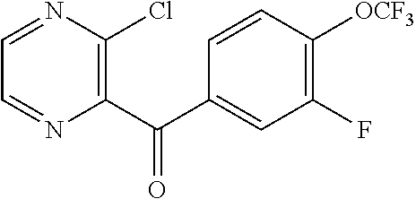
C1(C(=O)C2=CC(F)=C([OCF3])C=C2)=C(Cl)N=CC=N1
